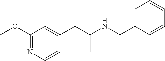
N1=C(OC)C=C(CC(NCC2=CC=CC=C2)C)C=C1
